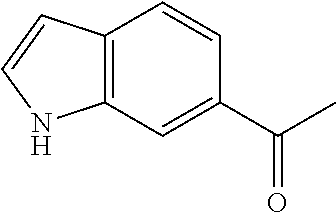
C12=C(C=C(C(=O)C)C=C1)NC=C2
